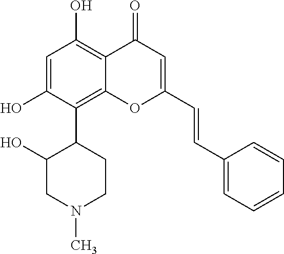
C1=C(O)C(C2C(O)CN(C)CC2)=C2C(=C1O)C(=O)C=C(C=CC1=CC=CC=C1)O2
